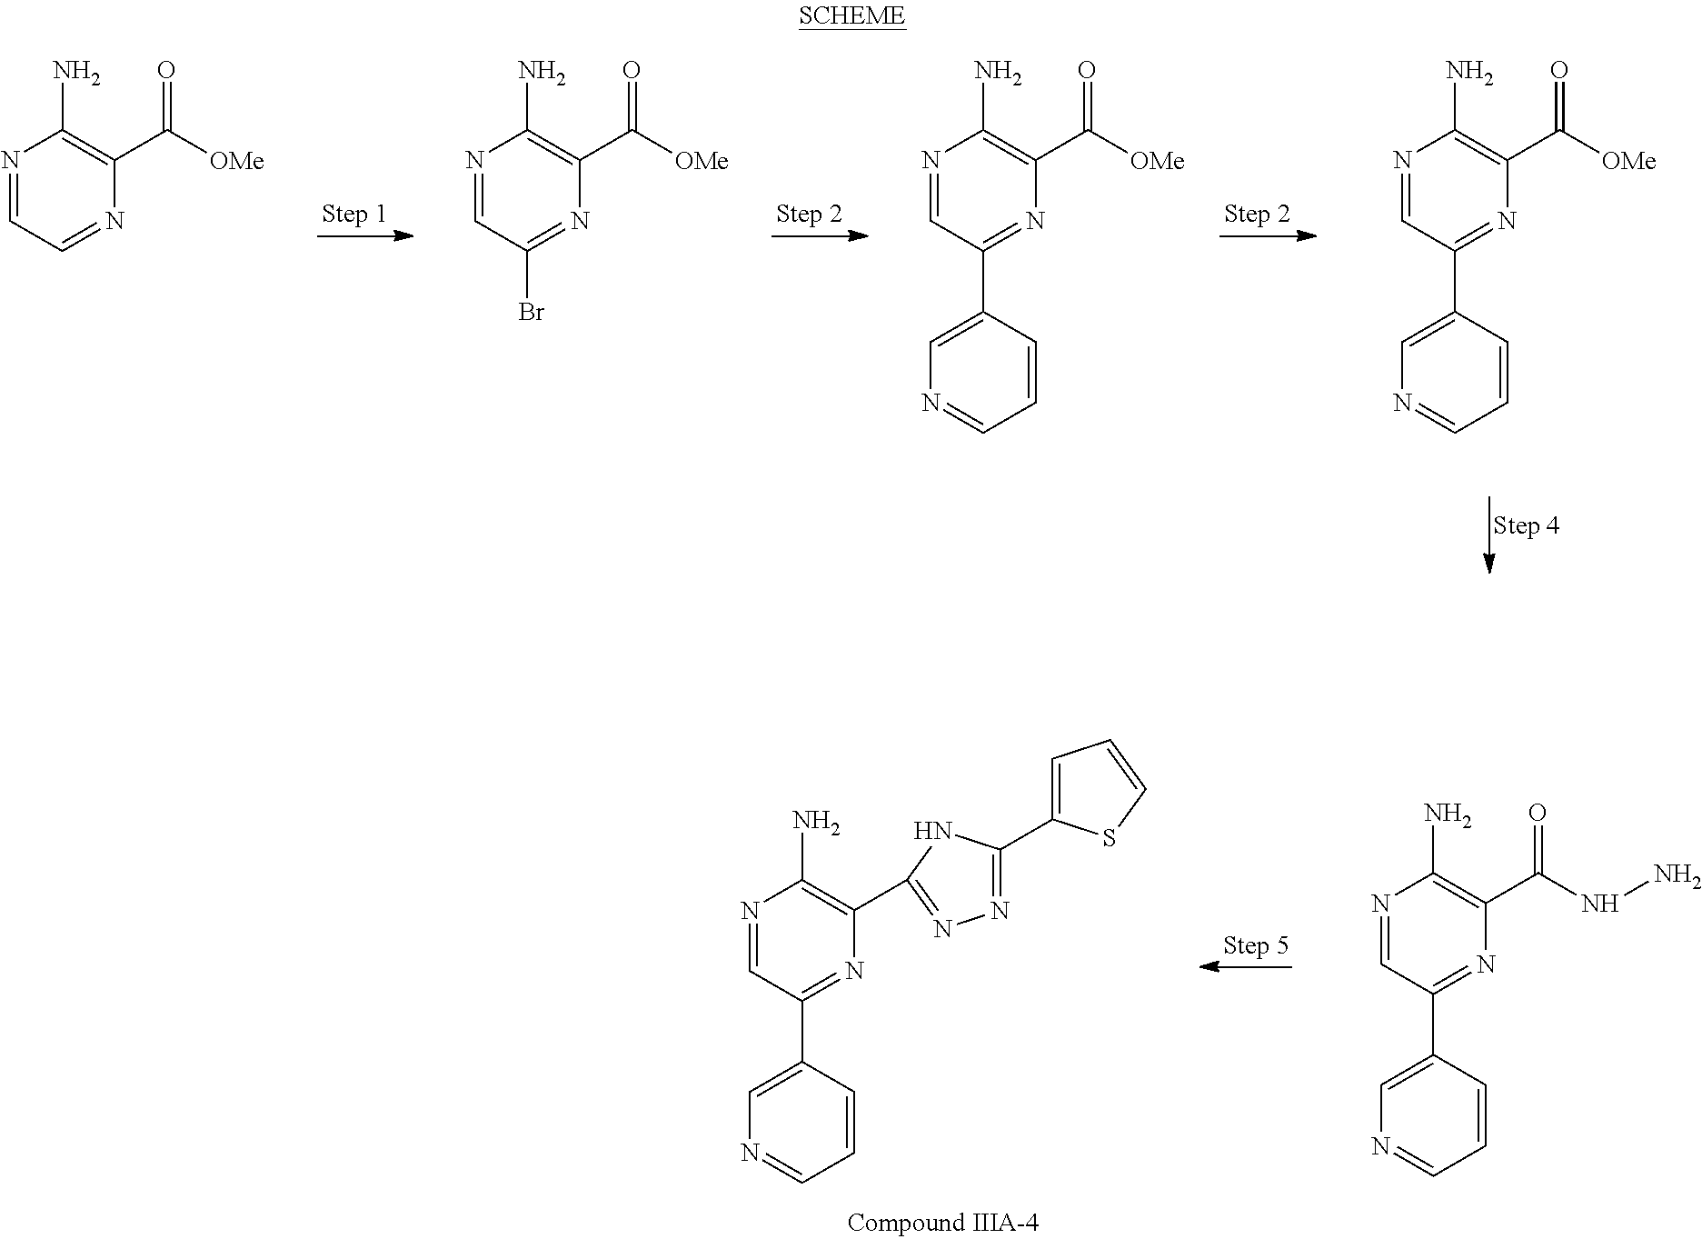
N1=CC(C2=CN=CC=C2)=NC(C(=O)[OMe])=C1N.N1=CC=NC(C([OMe])=O)=C1N.N1=CC(C2=CN=CC=C2)=NC(C(=O)[OMe])=C1N.N1=CC(Br)=NC(C(=O)[OMe])=C1N.N1=CC(C2=CN=CC=C2)=NC(C2=NN=C(C3=CC=CS3)N2)=C1N.N1=CC(C2=CN=CC=C2)=NC(C(NN)=O)=C1N
